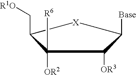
C1(C[R1O])C([OR2])([R6])C([OR3])C([Base])[X]1
